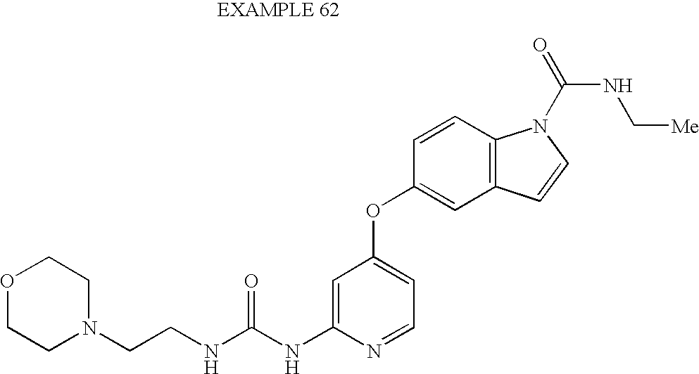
C1=C(NC(NCCN2CCOCC2)=O)N=CC=C1OC1=CC2=C(C=C1)N(C(=O)NC[Me])C=C2
